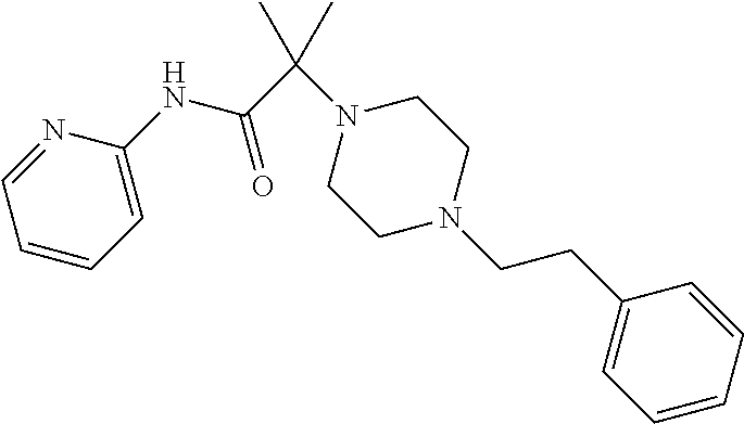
N(C(C(N1CCN(CCC2=CC=CC=C2)CC1)(C)C)=O)C1=CC=CC=N1
